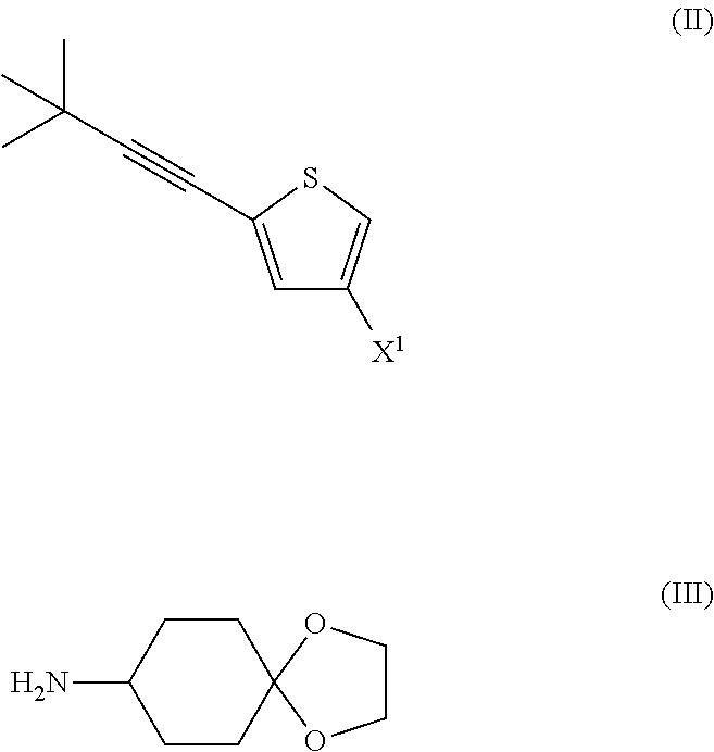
C1=C(C#CC(C)(C)C)SC=C1[X1].C1(N)CCC2(CC1)OCCO2
